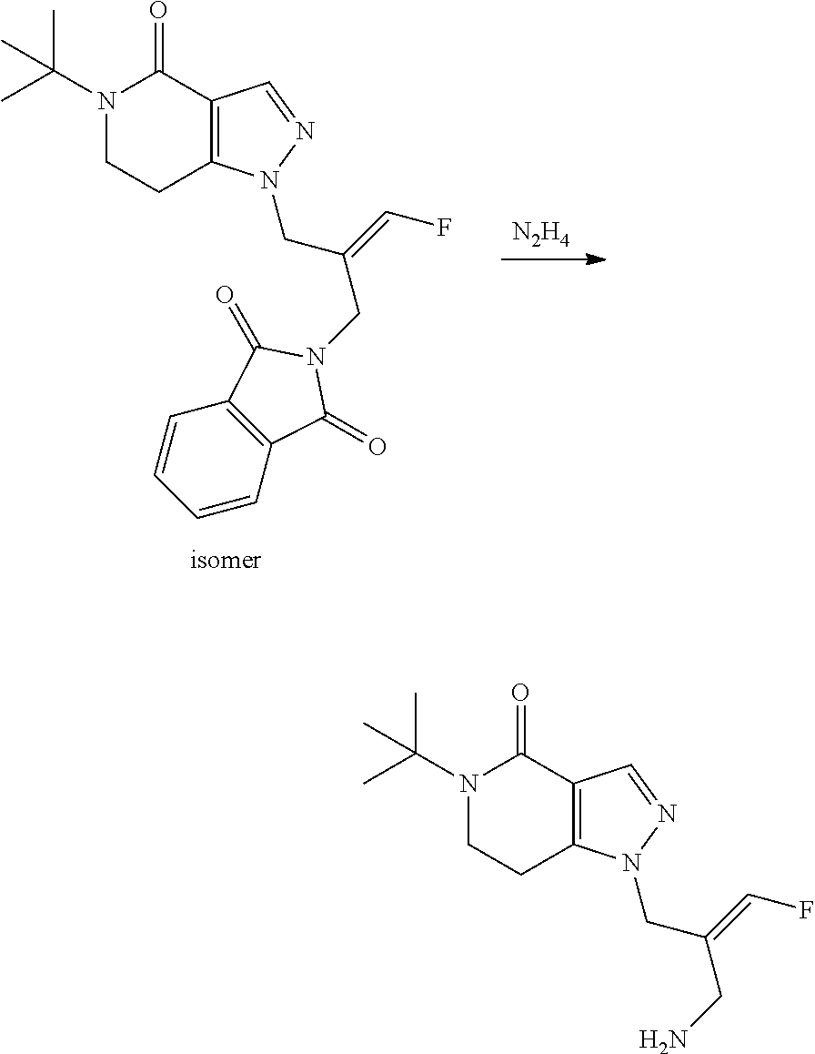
[N2H4].N1(C(C)(C)C)CCC2=C(C1=O)C=NN2CC(CN1C(=O)C2=C(C1=O)C=CC=C2)=CF.N1(C(C)(C)C)CCC2=C(C1=O)C=NN2CC(CN)=CF
